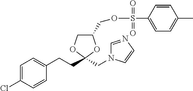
C1=C(Cl)C=CC(CCC2(CN3C=NC=C3)OC(COS(=O)(=O)C3=CC=C(C)C=C3)CO2)=C1
